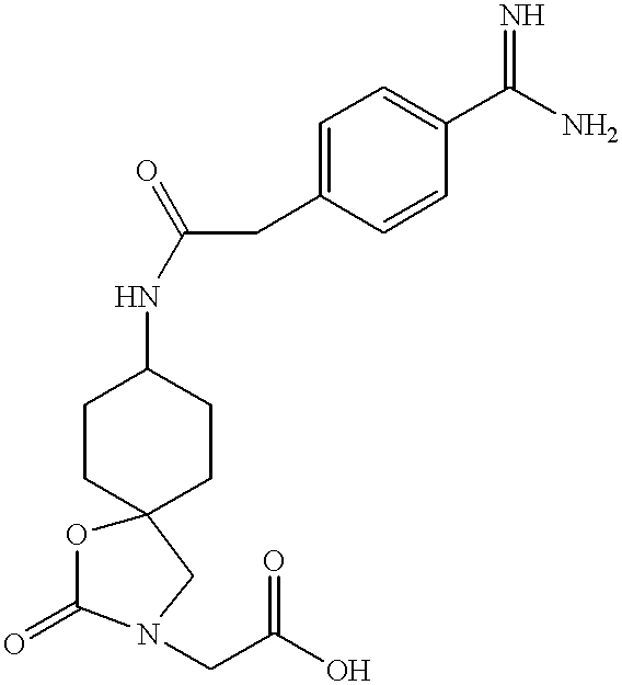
C12(CCC(NC(=O)CC3=CC=C(C(N)=N)C=C3)CC1)OC(=O)N(CC(O)=O)C2
